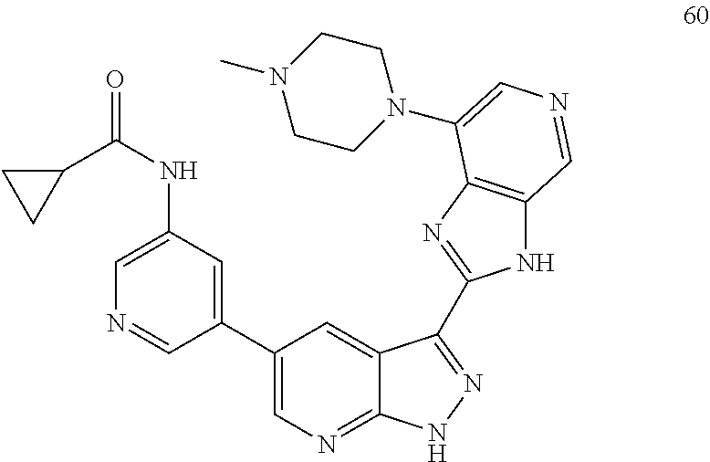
C1(C(NC2=CN=CC(C3=CN=C4C(=C3)C(C3=NC5=C(N3)C=NC=C5N3CCN(C)CC3)=NN4)=C2)=O)CC1
